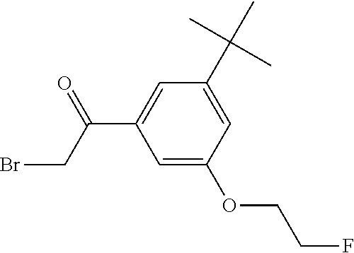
C1=C(OCCF)C=C(C(C)(C)C)C=C1C(CBr)=O
